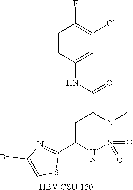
C1C(C2=NC(Br)=CS2)NS(=O)(=O)N(C)C1C(NC1=CC(Cl)=C(F)C=C1)=O.[HBV-CSU-150]
